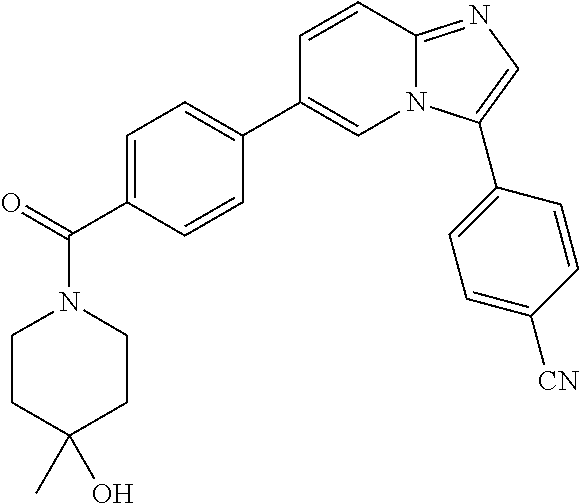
C1=C(C(=O)N2CCC(C)(O)CC2)C=CC(C2=CN3C(=NC=C3C3=CC=C([CN])C=C3)C=C2)=C1
